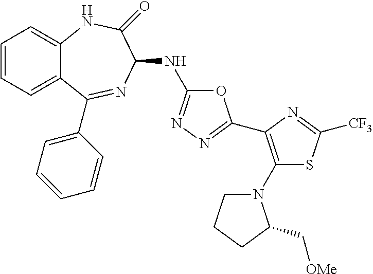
C1=CC=C2C(=C1)NC(=O)C(NC1=NN=C(C3=C(N4CCCC4C[OMe])SC([CF3])=N3)O1)N=C2C1=CC=CC=C1
